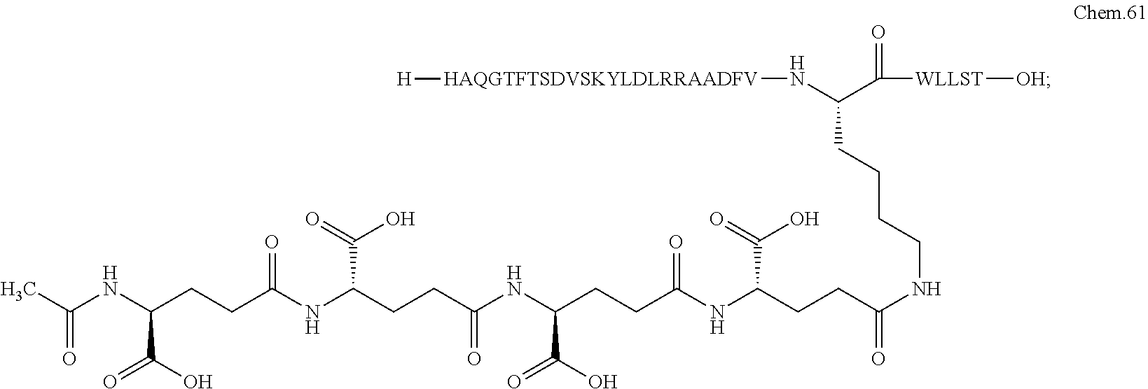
C(NC(CCC(NC(CCC(NC(CCC(NC(CCC(NCCCCC(C([WLLST][OH])=O)N[HAQGTFTSDVSKYLDLRRAADFV][H])=O)C(O)=O)=O)C(O)=O)=O)C(O)=O)=O)C(O)=O)(C)=O
